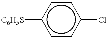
[C6H5S]c1ccc(Cl)cc1
